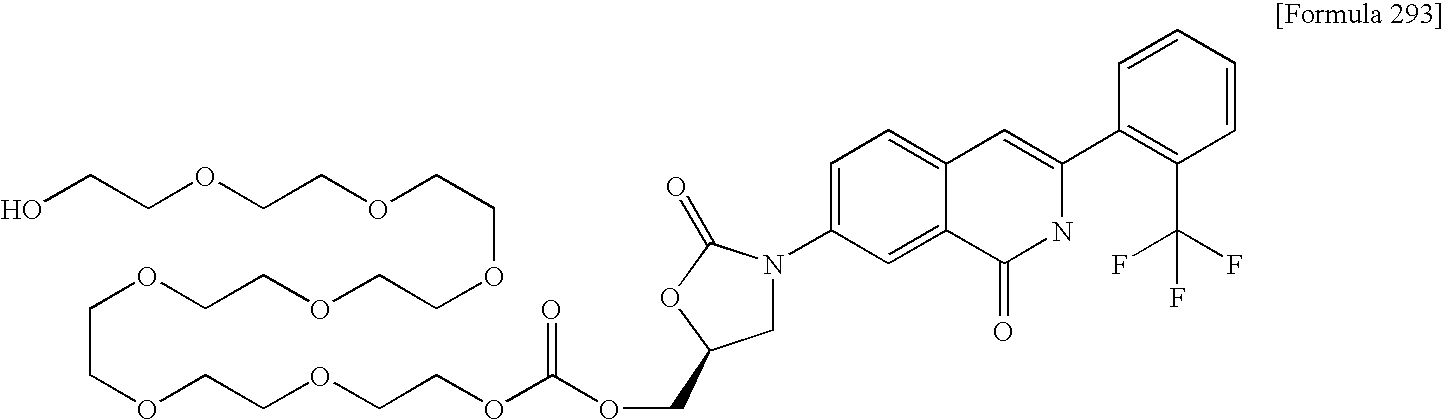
O(CCOCCOCCOC(OCC1CN(C2=CC=C3C(=C2)C(=O)NC(C2=C(C(F)(F)F)C=CC=C2)=C3)C(=O)O1)=O)CCOCCOCCOCCOCCO
